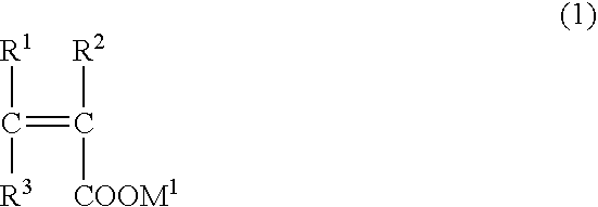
C(=C([R2])[COOM1])([R1])[R3]
